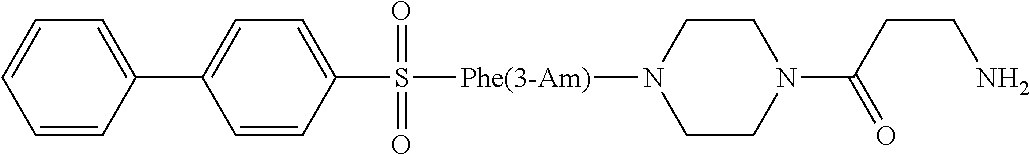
C1(C2=CC=CC=C2)=CC=C(S(=O)(=O)[Phe(3-Am)]N2CCN(C(CCN)=O)CC2)C=C1
